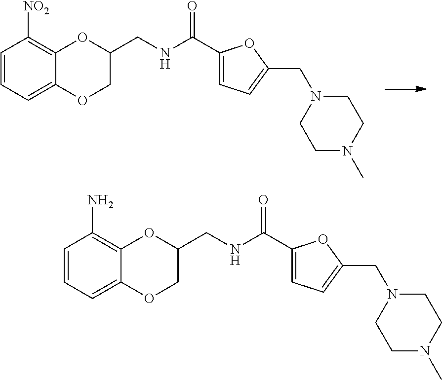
C1=CC=C2C(=C1[NO2])OC(CNC(C1=CC=C(CN3CCN(C)CC3)O1)=O)CO2.C1=CC=C2C(=C1N)OC(CNC(C1=CC=C(CN3CCN(C)CC3)O1)=O)CO2
